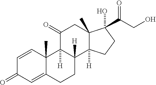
C1=CC2(C)C(=CC1=O)CCC1([H])C2([H])C(=O)CC2(C)C1([H])CCC2(O)C(CO)=O
